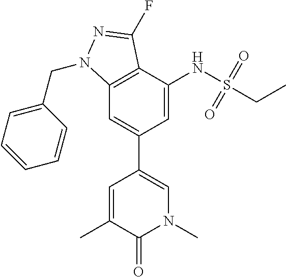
CC1=CC(C2=CC3=C(C(NS(CC)(=O)=O)=C2)C(F)=NN3CC2=CC=CC=C2)=CN(C)C1=O
